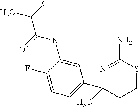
N1=C(N)SCCC1(C1=CC=C(F)C(NC(C(Cl)C)=O)=C1)C
